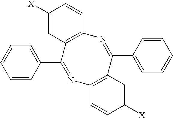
C1([X])=CC2=C(C=C1)N=C(C1=CC=CC=C1)C1=C(N=C2C2=CC=CC=C2)C=CC([X])=C1
